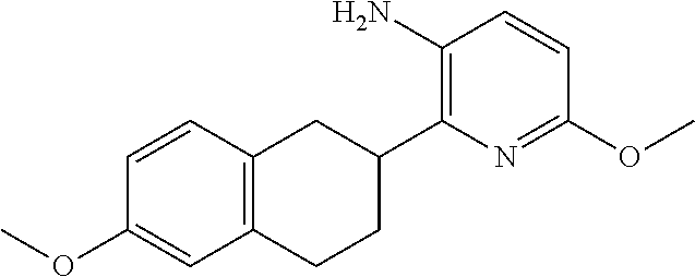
C1=CC2=C(C=C1OC)CCC(C1=C(N)C=CC(OC)=N1)C2
